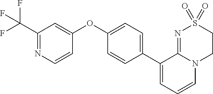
C1(OC2=CC(C(F)(F)F)=NC=C2)=CC=C(C2=CC=CN3C2=NS(=O)(=O)CC3)C=C1
